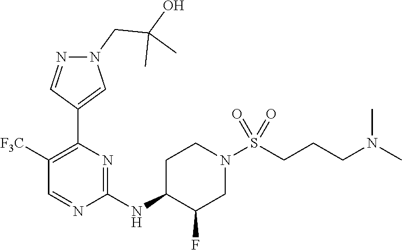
C1(NC2C(F)CN(S(CCCN(C)C)(=O)=O)CC2)=NC(C2=CN(CC(O)(C)C)N=C2)=C([F3C])C=N1
